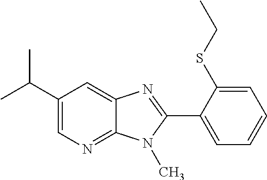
C1(C(C)C)=CN=C2C(=C1)N=C(C1=CC=CC=C1SCC)N2C
